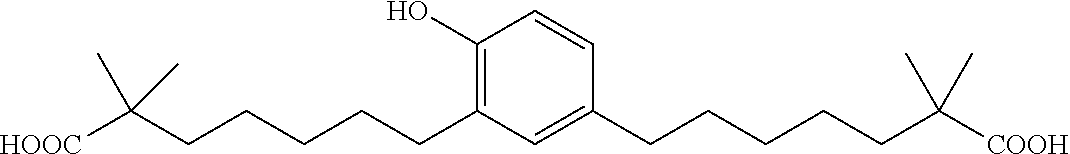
C1=CC(CCCCCC(C)(C)[COOH])=CC(CCCCCC(C)(C)[HOOC])=C1O
